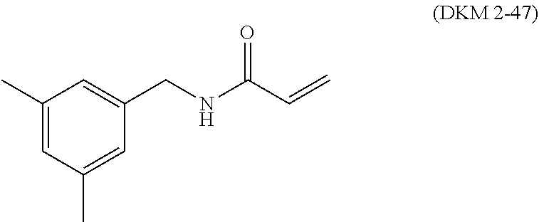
C1(C)=CC(C)=CC(CNC(C=C)=O)=C1
